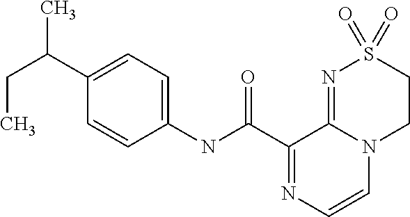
C1(C(CC)C)=CC=C(NC(C2=NC=CN3C2=NS(=O)(=O)CC3)=O)C=C1
